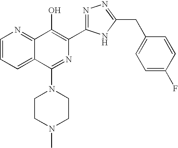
C1=CC=C2C(=N1)C(O)=C(C1=NN=C(CC3=CC=C(F)C=C3)N1)N=C2N1CCN(C)CC1
